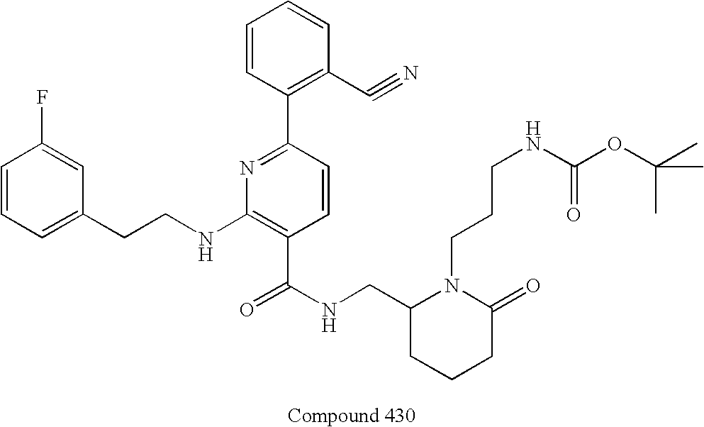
C1=CC=C(CCNC2=C(C(NCC3CCCC(=O)N3CCCNC(OC(C)(C)C)=O)=O)C=CC(C3=C(C#N)C=CC=C3)=N2)C=C1F
